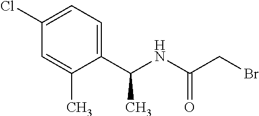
C1(Cl)=CC=C(C(NC(CBr)=O)C)C(C)=C1
